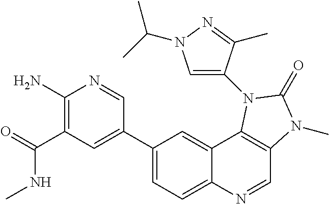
C1(N)=C(C(NC)=O)C=C(C2=CC=C3C(=C2)C2=C(C=N3)N(C)C(=O)N2C2=CN(C(C)C)N=C2C)C=N1
